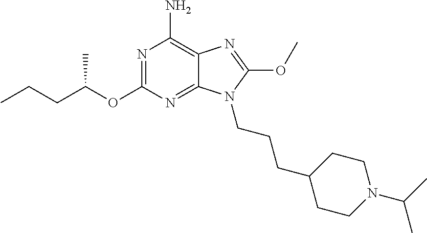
N1=C(OC(CCC)C)N=C2C(=C1N)N=C(OC)N2CCCC1CCN(C(C)C)CC1
